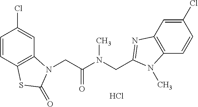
C1=CC2=C(C=C1Cl)N(CC(N(CC1=NC3=C(C=CC(Cl)=C3)N1C)C)=O)C(=O)S2.Cl
